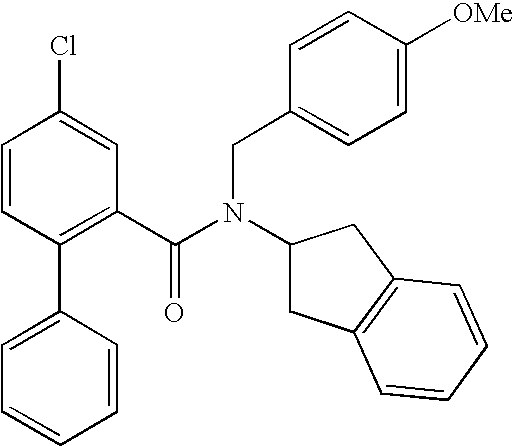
C1(C2=CC=CC=C2)=C(C(N(CC2=CC=C([OMe])C=C2)C2CC3=C(C2)C=CC=C3)=O)C=C(Cl)C=C1
